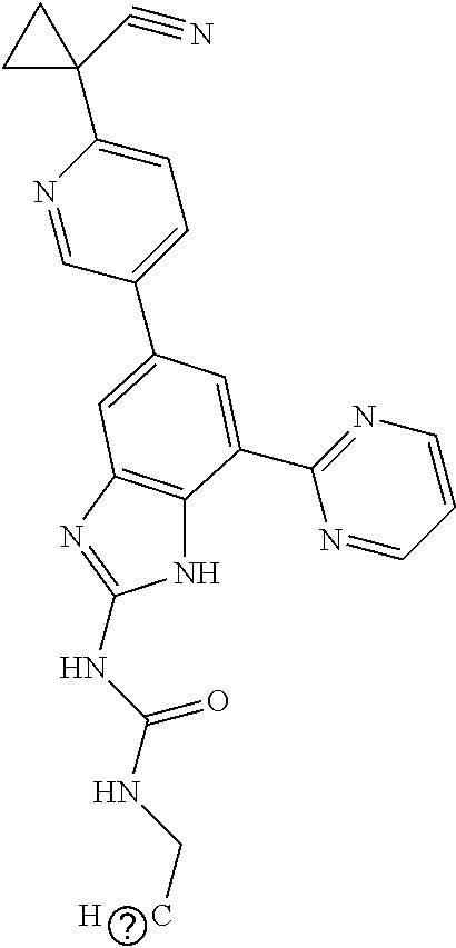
N1C2=C(N=C1NC(NC[H      C])=O)C=C(C1=CC=C(C3(C#N)CC3)N=C1)C=C2C1=NC=CC=N1
